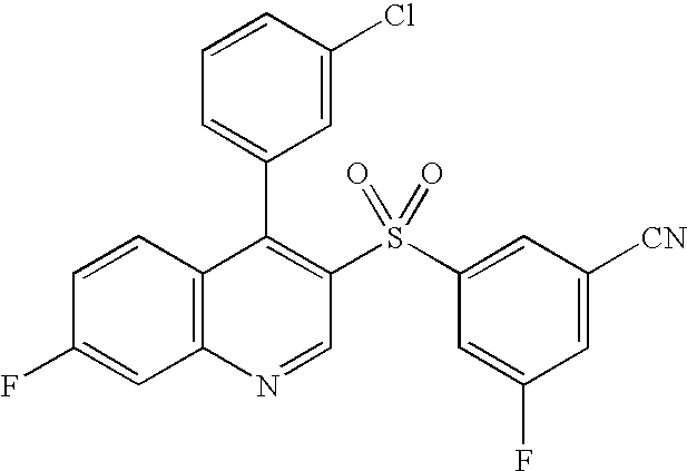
C12=C(C=CC(F)=C1)C(C1=CC=CC(Cl)=C1)=C(S(C1=CC([CN])=CC(F)=C1)(=O)=O)C=N2
